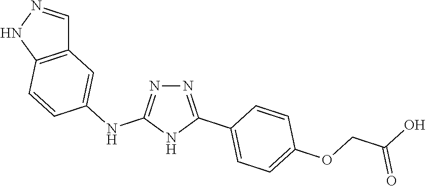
N1=C(C2=CC=C(OCC(O)=O)C=C2)NC(NC2=CC3=C(NN=C3)C=C2)=N1
